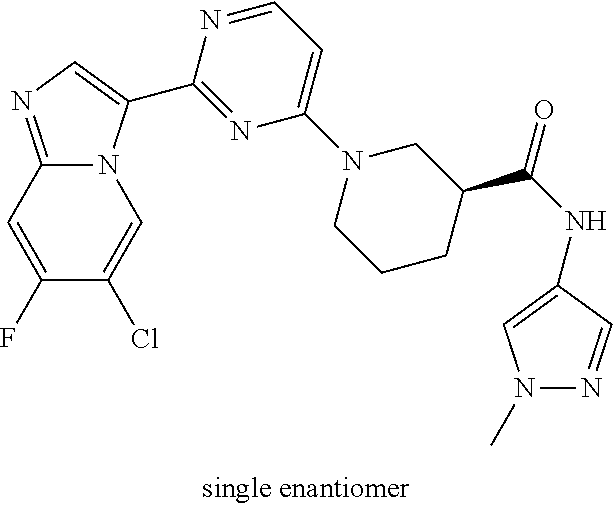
C12=NC=C(C3=NC(N4CCCC(C(NC5=CN(C)N=C5)=O)C4)=CC=N3)N1C=C(Cl)C(F)=C2
